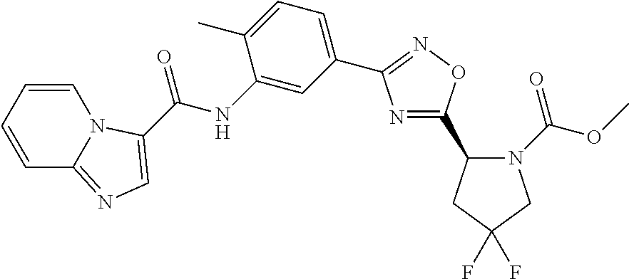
N1=C(C2N(C(=O)OC)CC(F)(F)C2)ON=C1C1=CC=C(C)C(NC(=O)C2=CN=C3C=CC=CN32)=C1
